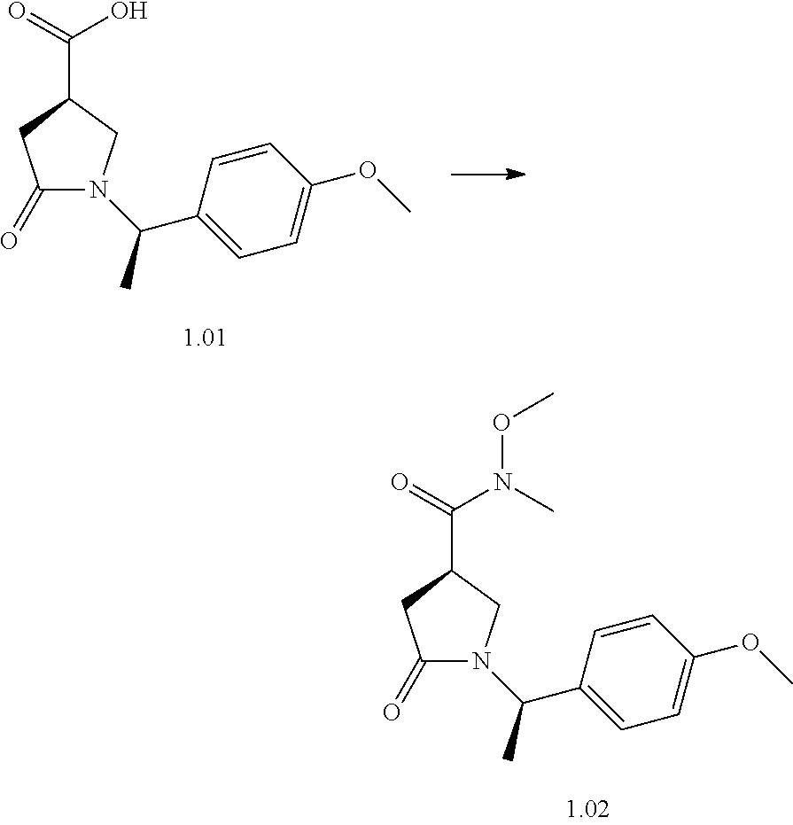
C1(=O)N(C(C)C2=CC=C(OC)C=C2)CC(C(=O)O)C1.C1(=O)N(C(C)C2=CC=C(OC)C=C2)CC(C(=O)N(C)OC)C1
